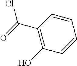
C1=CC(O)=C(C(=O)Cl)C=C1
